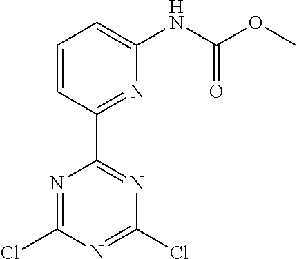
N1=C(Cl)N=C(Cl)N=C1C1=NC(NC(OC)=O)=CC=C1
